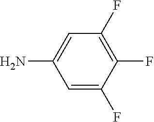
C1(F)=C(F)C=C(N)C=C1F
